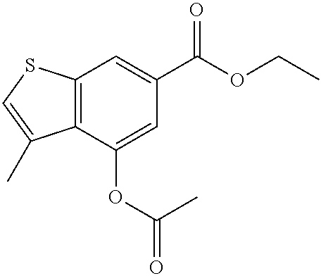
C12=C(C(OC(=O)C)=CC(C(OCC)=O)=C1)C(C)=CS2
